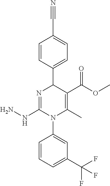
C1=CC(C2N=C(NN)N(C3=CC(C(F)(F)F)=CC=C3)C(C)=C2C(OC)=O)=CC=C1C#N
